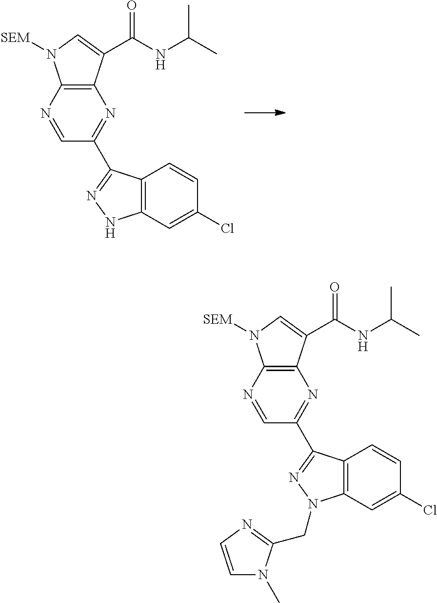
C12=C(N=CC(C3=NNC4=C3C=CC(Cl)=C4)=N1)N([SEM])C=C2C(NC(C)C)=O.C12=C(N=CC(C3=NN(CC4=NC=CN4C)C4=C3C=CC(Cl)=C4)=N1)N([SEM])C=C2C(NC(C)C)=O
